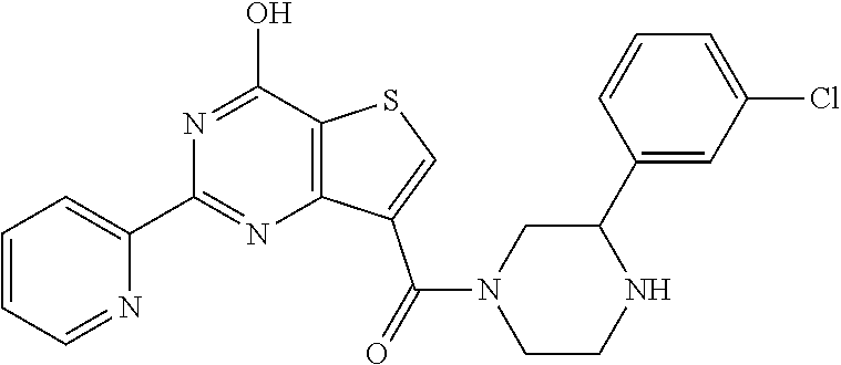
C1=CC=NC(C2=NC3=C(C(O)=N2)SC=C3C(N2CCNC(C3=CC(Cl)=CC=C3)C2)=O)=C1
